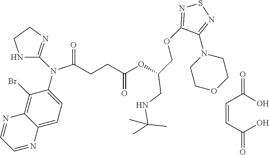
C(=CC(O)=O)C(O)=O.N(C(CCC(OC(COC1=NSN=C1N1CCOCC1)CNC(C)(C)C)=O)=O)(C1=CC=C2C(=C1Br)N=CC=N2)C1=NCCN1
